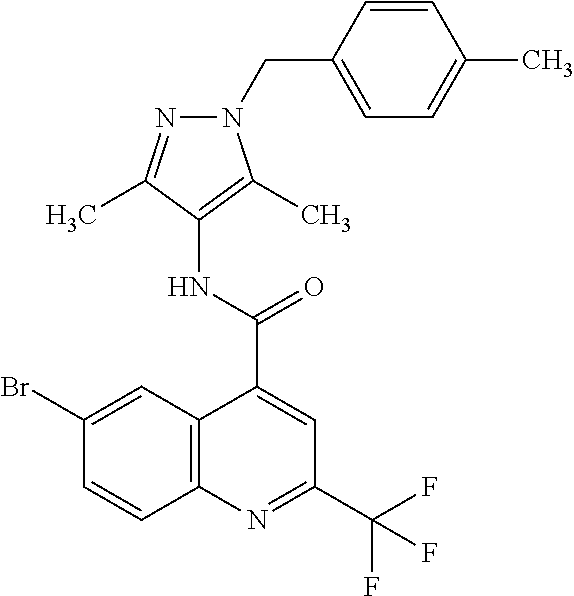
C12=C(N=C(C(F)(F)F)C=C1C(=O)NC1=C(C)N(CC3=CC=C(C)C=C3)N=C1C)C=CC(Br)=C2
